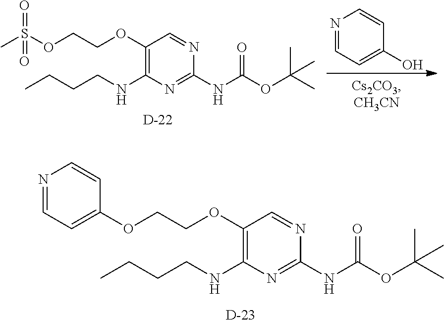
[D].O(CCOC1=C(NCCCC)N=C(NC(OC(C)(C)C)=O)N=C1)S(C)(=O)=O.N1=CC=C(O)C=C1.[D].O(CCOC1=C(NCCCC)N=C(NC(OC(C)(C)C)=O)N=C1)C1=CC=NC=C1
